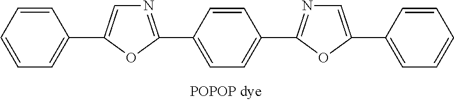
C1=CC=CC(C2=CN=C(C3=CC=C(C4=NC=C(C5=CC=CC=C5)O4)C=C3)O2)=C1
